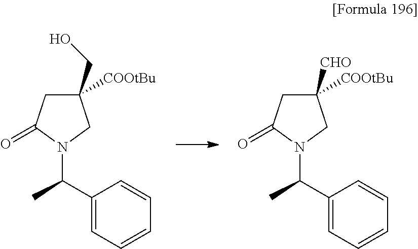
C1C(CO)([COOtBu])CN(C(C2=CC=CC=C2)C)C1=O.C1C([CHO])([COOtBu])CN(C(C2=CC=CC=C2)C)C1=O
